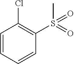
CS(=O)(=O)C1=C(Cl)C=CC=C1
